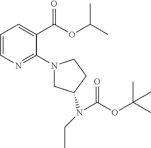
C1=CN=C(N2CC(N(CC)C(OC(C)(C)C)=O)CC2)C(C(OC(C)C)=O)=C1
